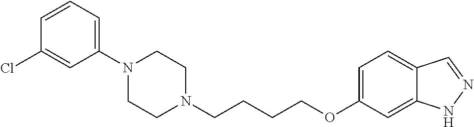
C1N(C2=CC=CC(Cl)=C2)CCN(CCCCOC2=CC=C3C(=C2)NN=C3)C1
